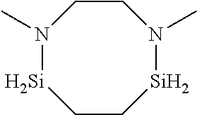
C1C[Si]N(C)CCN(C)[Si]1
